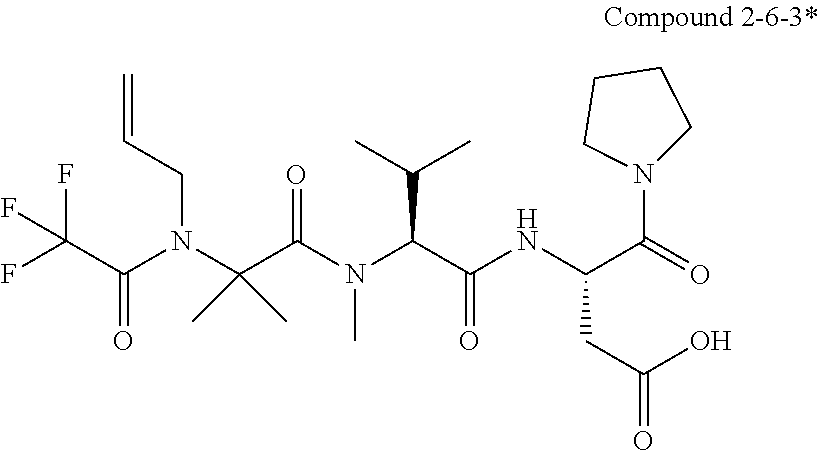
FC(C(=O)N(C(C(N(C)C(C(=O)NC(CC(O)=O)C(N1CCCC1)=O)C(C)C)=O)(C)C)CC=C)(F)F
